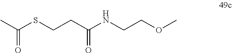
C(CC(NCCOC)=O)SC(C)=O
